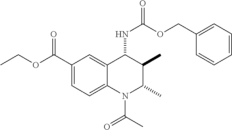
C1(C(=O)OCC)=CC=C2C(=C1)C(NC(=O)OCC1=CC=CC=C1)C(C)C(C)N2C(C)=O
